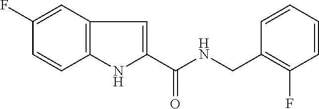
C1(F)=CC2=C(C=C1)NC(C(NCC1=C(F)C=CC=C1)=O)=C2
